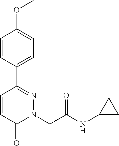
C1=CC(C2=NN(CC(NC3CC3)=O)C(=O)C=C2)=CC=C1OC
